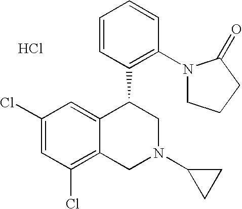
C1(Cl)=CC(Cl)=C2C(=C1)C(C1=C(N3CCCC3=O)C=CC=C1)CN(C1CC1)C2.Cl
